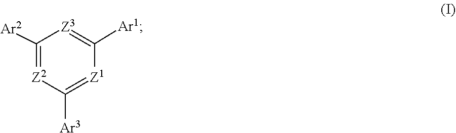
C1([Ar3])=[Z1]C([Ar1])=[Z3]C([Ar2])=[Z2]1
